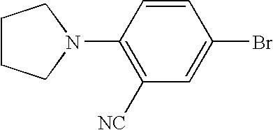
C1(N2CCCC2)=C([NC])C=C(Br)C=C1
